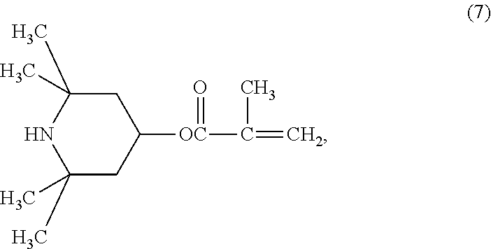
C1(C)(C)CC([OC](C(C)=C)=O)CC(C)(C)N1
